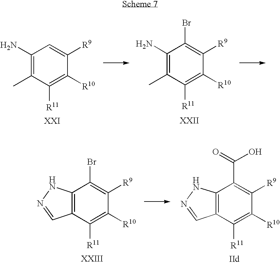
C1(N)=C(C)C([R11])=C([R10])C([R9])=C1.C1(N)=C(C)C([R11])=C([R10])C([R9])=C1Br.C12=C(C([R11])=C([R10])C([R9])=C1Br)C=NN2.C12=C(C([R11])=C([R10])C([R9])=C1C(O)=O)C=NN2
